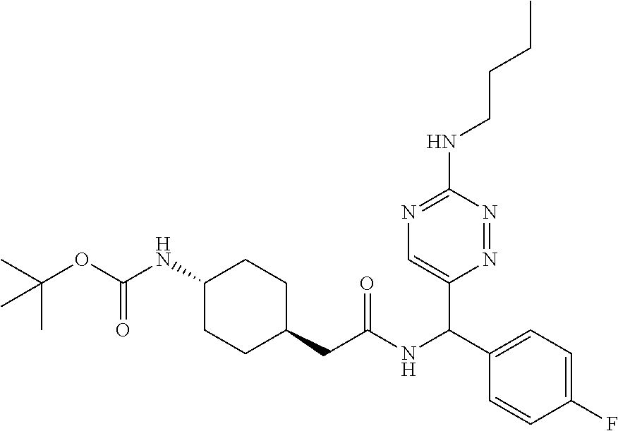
CC(OC(NC1CCC(CC(NC(C2=CC=C(F)C=C2)C2=CN=C(NCCCC)N=N2)=O)CC1)=O)(C)C
